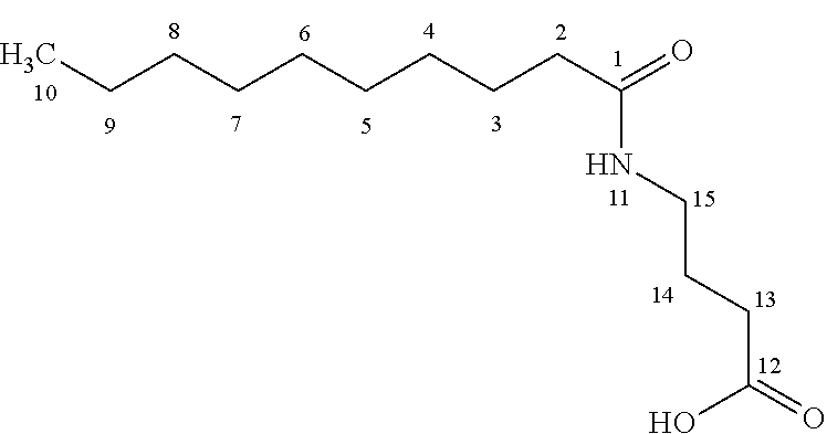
C(CCCCCCCC)C(=O)NCCCC(=O)O
